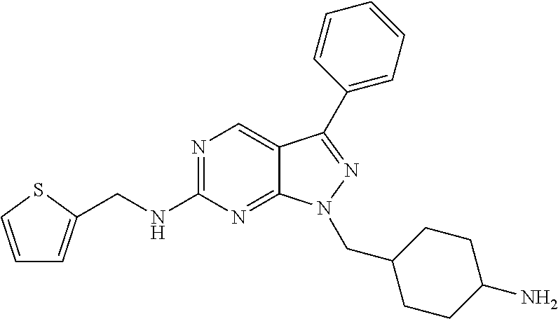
N1=C(NCC2=CC=CS2)N=C2C(=C1)C(C1=CC=CC=C1)=NN2CC1CCC(N)CC1
